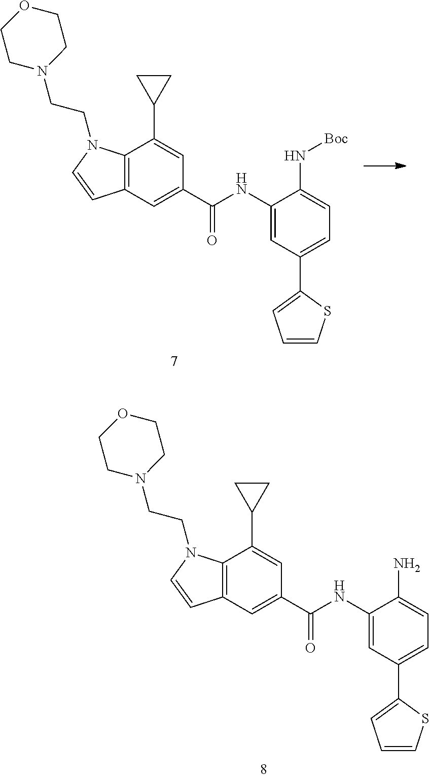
C12=C(C=C(C(NC3=CC(C4=CC=CS4)=CC=C3N[Boc])=O)C=C1C1CC1)C=CN2CCN1CCOCC1.C12=C(C=C(C(NC3=CC(C4=CC=CS4)=CC=C3N)=O)C=C1C1CC1)C=CN2CCN1CCOCC1
